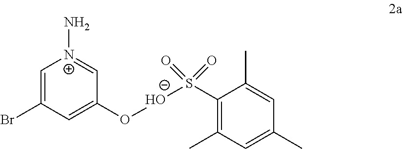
C1=C(Br)C=C(O[O-]S(C2=C(C)C=C(C)C=C2C)(=O)=O)C=[N+]1N
